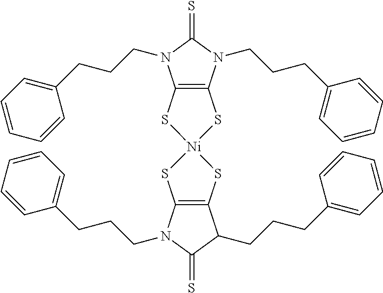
C12=C(N(CCCC3=CC=CC=C3)C(=S)N1CCCC1=CC=CC=C1)S[Ni]1(S2)SC2=C(S1)C(CCCC1=CC=CC=C1)C(=S)N2CCCC1=CC=CC=C1
